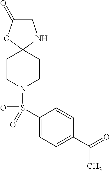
C1C(=O)OC2(N1)CCN(S(C1=CC=C(C(=O)C)C=C1)(=O)=O)CC2
